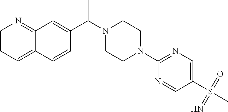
C12=NC=CC=C1C=CC(C(C)N1CCN(C3=NC=C(S(=N)(=O)C)C=N3)CC1)=C2
